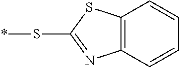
S(*)C1=NC2=C(S1)C=CC=C2
